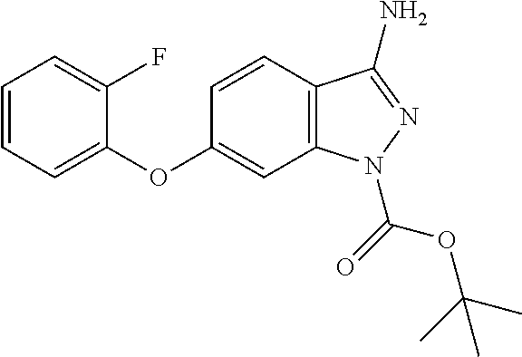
C1=CC2=C(C=C1OC1=CC=CC=C1F)N(C(=O)OC(C)(C)C)N=C2N
